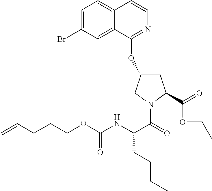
C1=C(Br)C=C2C(=C1)C=CN=C2OC1CC(C(=O)OCC)N(C(=O)C(NC(OCCCC=C)=O)CCCC)C1
